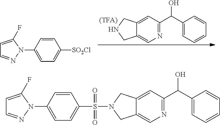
C1=C(N2C(F)=CC=N2)C=CC(S(N2CC3=CN=C(C(C4=CC=CC=C4)O)C=C3C2)(=O)=O)=C1.C12=CC(C(O)C3=CC=CC=C3)=NC=C1CNC2.C1([SO2Cl])=CC=C(N2C(F)=CC=N2)C=C1
